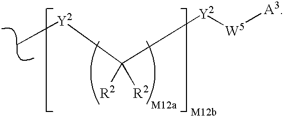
C([Y2][W5][A3])([Y2]C)([R2])[R2]
